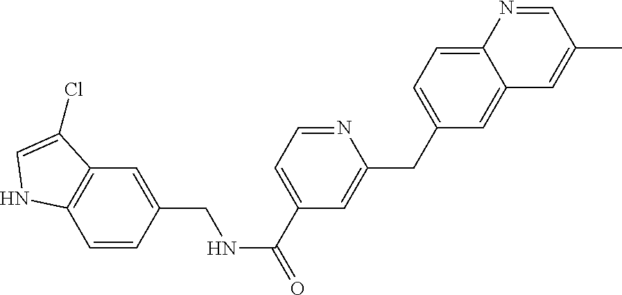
C12=C(C=CC(CNC(=O)C3=CC=NC(CC4=CC=C5C(=C4)C=C(C)C=N5)=C3)=C1)NC=C2Cl
